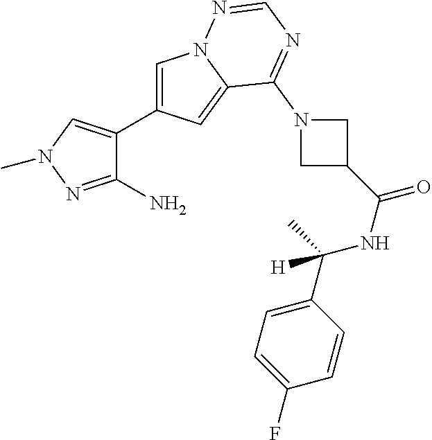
C1=C(C2=CN(C)N=C2N)C=C2N1N=CN=C2N1CC(C(NC(C2=CC=C(F)C=C2)(C)[H])=O)C1
